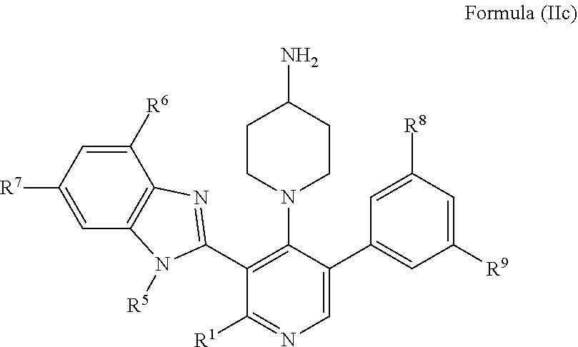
C1([R6])=CC([R7])=CC2=C1N=C(C1=C(N3CCC(N)CC3)C(C3=CC([R9])=CC([R8])=C3)=CN=C1[R1])N2[R5]
